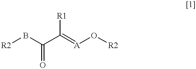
[R2]BC(C(=[A]O[R2])[R1])=O
